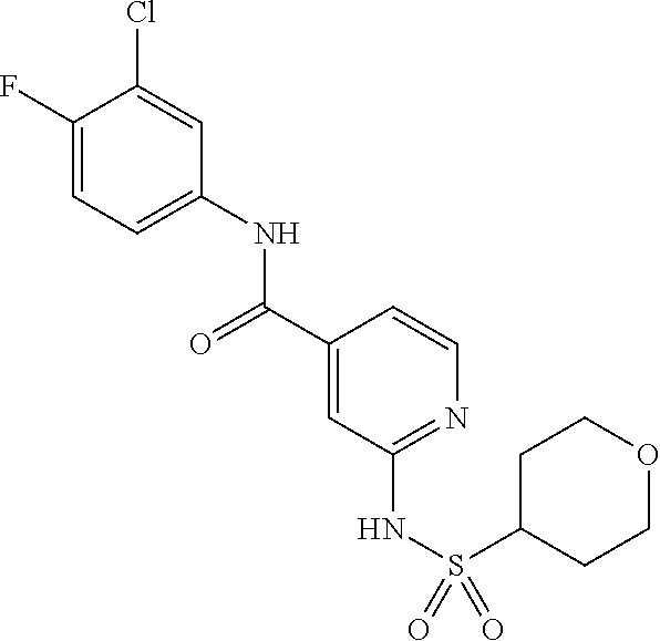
C1(F)=CC=C(NC(C2=CC(NS(=O)(=O)C3CCOCC3)=NC=C2)=O)C=C1Cl
